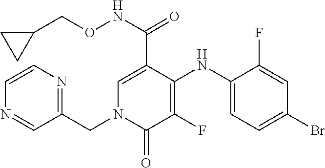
C1(NC2=C(F)C(=O)N(CC3=NC=CN=C3)C=C2C(NOCC2CC2)=O)=CC=C(Br)C=C1F
